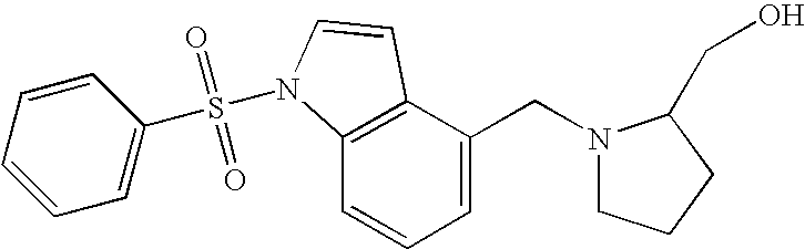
C1=C(CN2CCCC2CO)C2=C(C=C1)N(S(=O)(=O)C1=CC=CC=C1)C=C2
